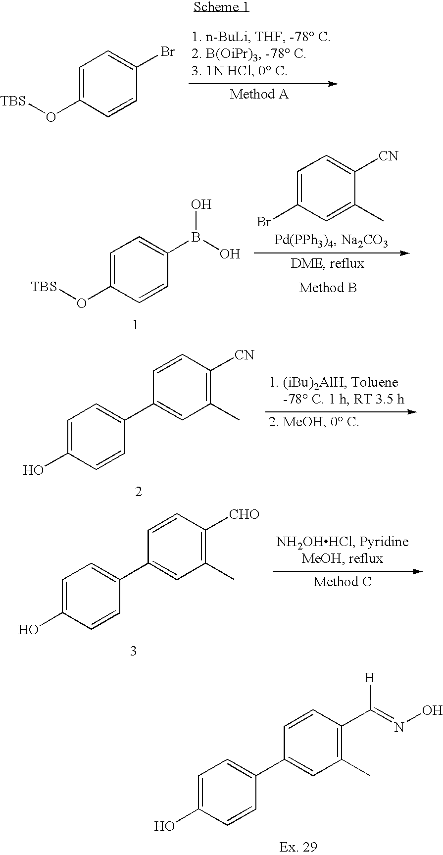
C1=C(O[TBS])C=CC(Br)=C1.C1=C(O)C=CC(C2=CC(C)=C([CN])C=C2)=C1.C1=C(O)C=CC(C2=CC(C)=C([CHO])C=C2)=C1.C1=C(O)C=CC(C2=CC(C)=C(C(=NO)[H])C=C2)=C1.C1=C(O[TBS])C=CC(B(O)O)=C1.C1=C(Br)C=C(C)C([CN])=C1
